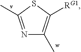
N1=C(C)SC([RG1])=C1C.[w].[v]
